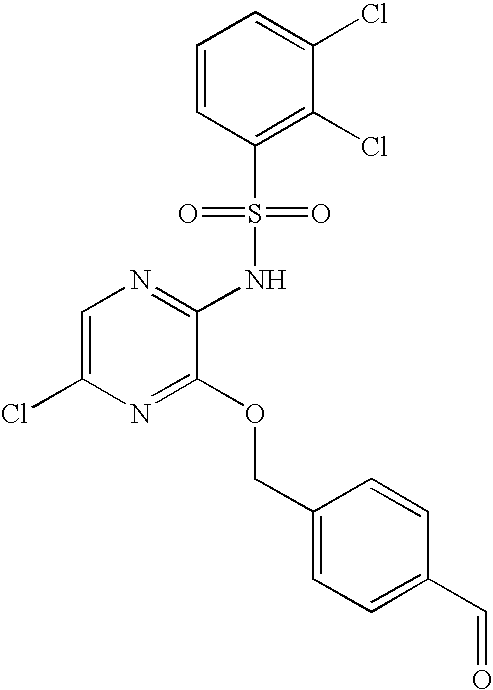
C1=C(Cl)N=C(OCC2=CC=C(C=O)C=C2)C(NS(C2=C(Cl)C(Cl)=CC=C2)(=O)=O)=N1
